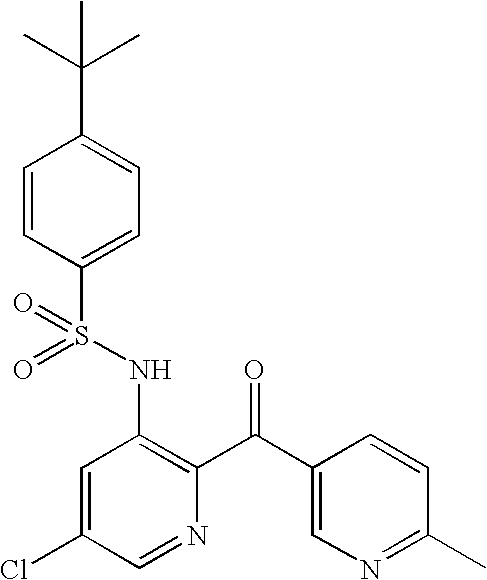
O=S(NC1=C(C(C2=CN=C(C)C=C2)=O)N=CC(Cl)=C1)(=O)C1=CC=C(C(C)(C)C)C=C1
